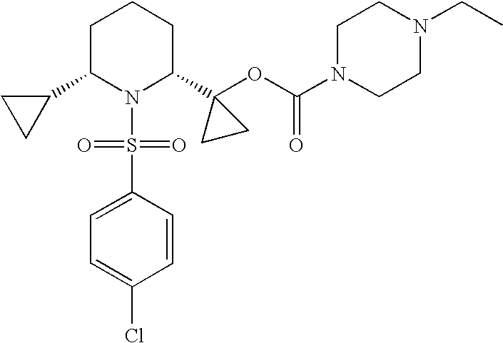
C1C(C2CC2)N(S(=O)(=O)C2=CC=C(Cl)C=C2)C(C2(OC(N3CCN(CC)CC3)=O)CC2)CC1
